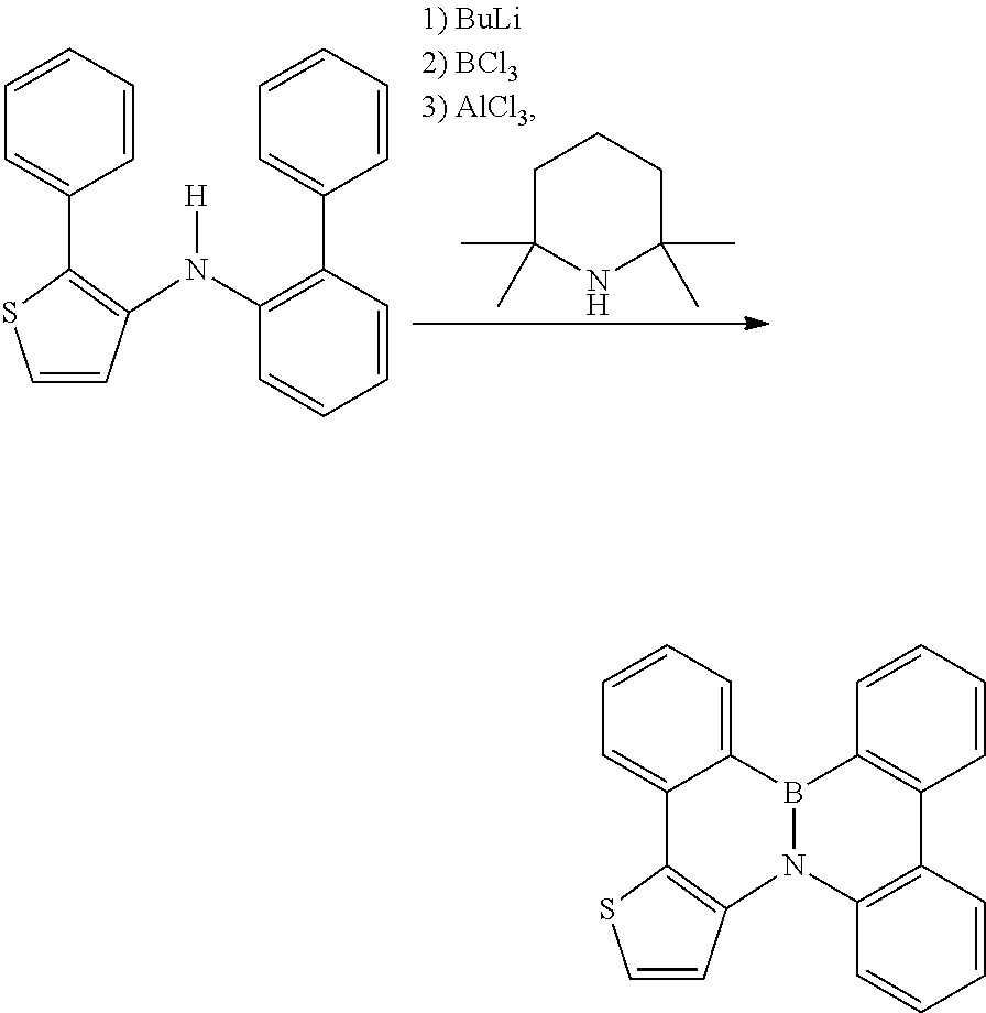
C1C(C)(C)NC(C)(C)CC1.C1(C2=C(N(C3=C(C4=CC=CC=C4)C=CC=C3)[H])C=CS2)=CC=CC=C1.C12=CC=CC=C1B1N(C3=C(C=CC=C3)C3=C1C=CC=C3)C1=C2SC=C1
